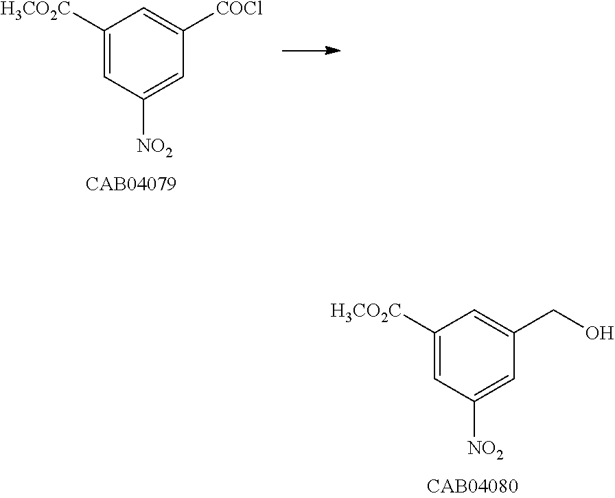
C1([H3CO2C])=CC([NO2])=CC([COCl])=C1.C1([H3CO2C])=CC([NO2])=CC(CO)=C1
